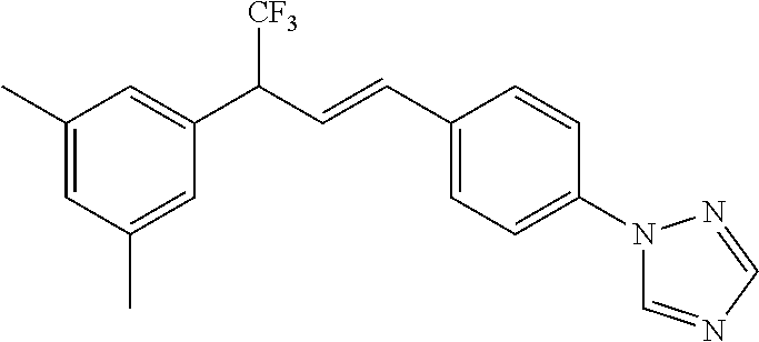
C1(C)=CC(C(C=CC2=CC=C(N3C=NC=N3)C=C2)[CF3])=CC(C)=C1
